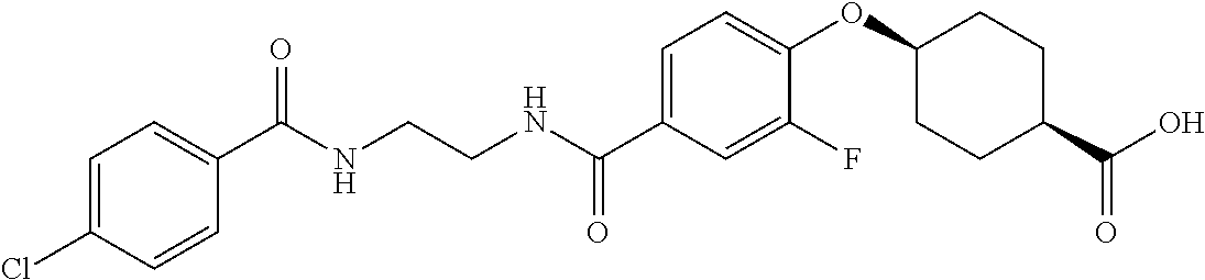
C1(C(NCCNC(C2=CC=C(OC3CCC(C(O)=O)CC3)C(F)=C2)=O)=O)=CC=C(Cl)C=C1
